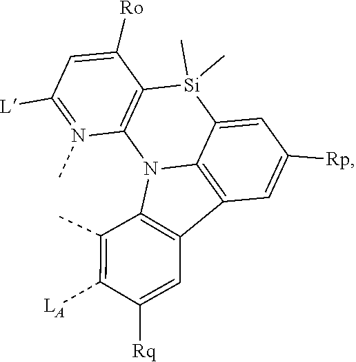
N1(C)=C([L])C=C([Ro])C2=C1N1C3=C(C4=C1C(C)=C([LA])C([Rq])=C4)C=C([Rp])C=C3[Si]2(C)C
